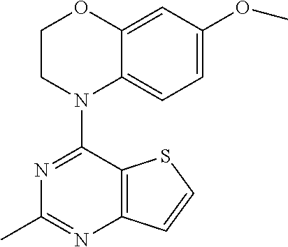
C1N(C2=NC(C)=NC3=C2SC=C3)C2=CC=C(OC)C=C2OC1
